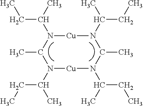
C(C(C)N1[Cu]N(C(C)CC)C(C)N(C(C)CC)[Cu]N(C(CC)C)C1C)C
